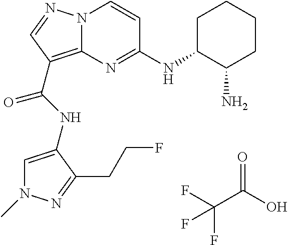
N12C(=C(C(NC3=CN(C)N=C3CCF)=O)C=N1)N=C(NC1CCCCC1N)C=C2.FC(C(O)=O)(F)F
